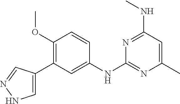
C1=CC(OC)=C(C2=CNN=C2)C=C1NC1=NC(C)=CC(NC)=N1
